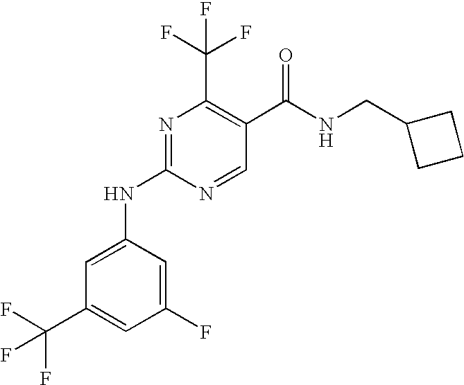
C1(F)=CC(NC2=NC(C(F)(F)F)=C(C(=O)NCC3CCC3)C=N2)=CC(C(F)(F)F)=C1
